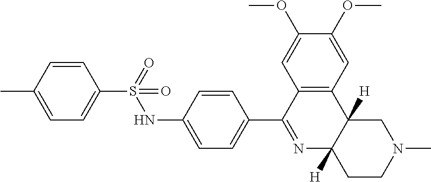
C1=CC(C)=CC=C1S(=O)(NC1=CC=C(C2=NC3([H])C([H])(C4=C2C=C(OC)C(OC)=C4)CN(C)CC3)C=C1)=O
